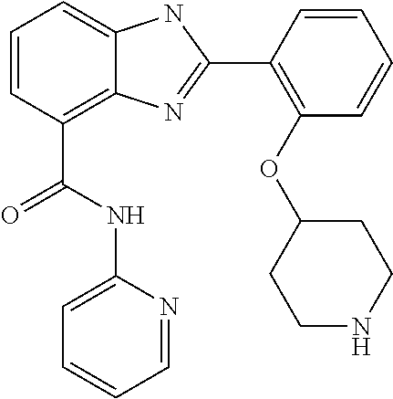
C1=CC(C(NC2=CC=CC=N2)=O)=C2C(=C1)NC(C1=C(OC3CCNCC3)C=CC=C1)=N2
